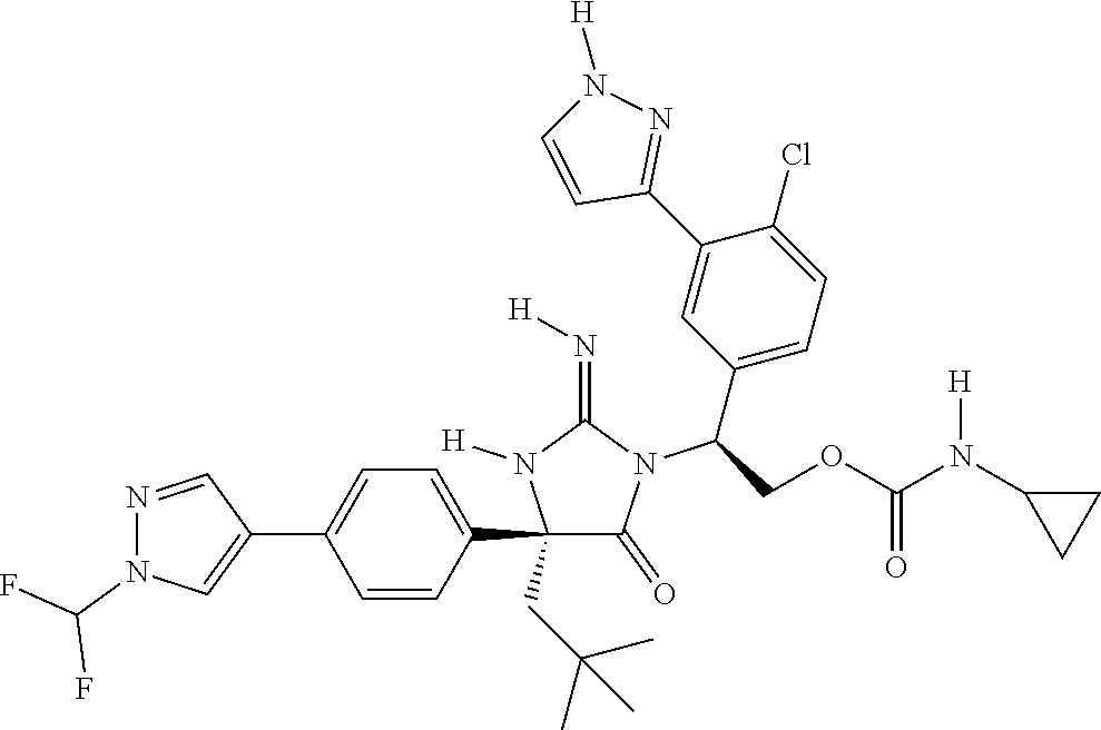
C1(C2=CC=C(C3=CN(C(F)F)N=C3)C=C2)(CC(C)(C)C)C(=O)N(C(C2=CC=C(Cl)C(C3=NN([H])C=C3)=C2)COC(N(C2CC2)[H])=O)C(=N[H])N1[H]
